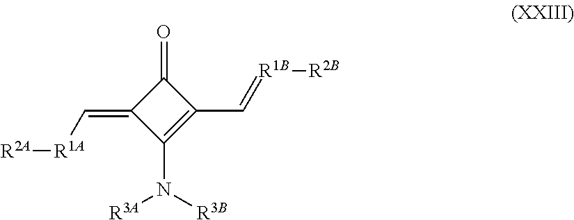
[R2A][R1A]C=C1C(N([R3B])[R3A])=C(C=[R1B][R2B])C1=O
